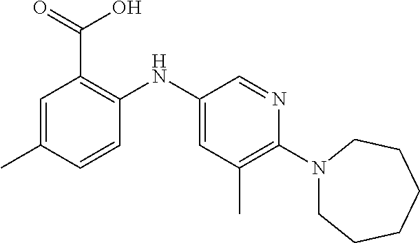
C1=C(C)C=CC(NC2=CC(C)=C(N3CCCCCC3)N=C2)=C1C(=O)O
